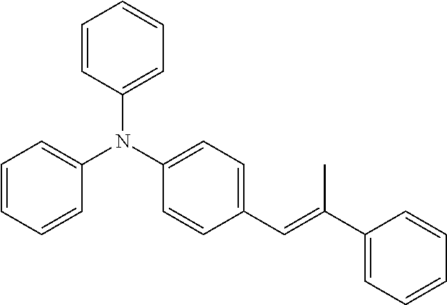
C1=CC=C(N(C2=CC=C(C=C(C3=CC=CC=C3)C)C=C2)C2=CC=CC=C2)C=C1
